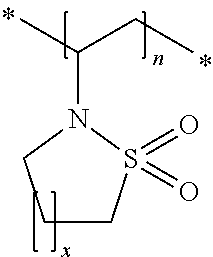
C(CC)(C)N1CCCS1(=O)=O
